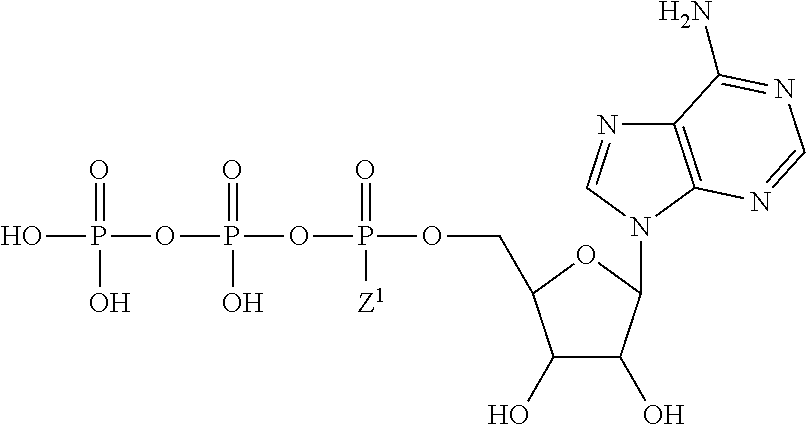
OP(OP(O)(=O)OP(=O)([Z1])OCC1C(O)C(O)C(N2C=NC3=C2N=CN=C3N)O1)(=O)O
